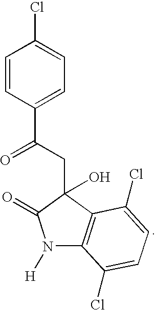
C1=CC(C(=O)CC2(O)C3=C(N([H])C2=O)C(Cl)=CC=C3Cl)=CC=C1Cl
